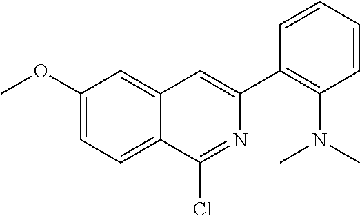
COC1=CC=C2C(=C1)C=C(C1=C(N(C)C)C=CC=C1)N=C2Cl
